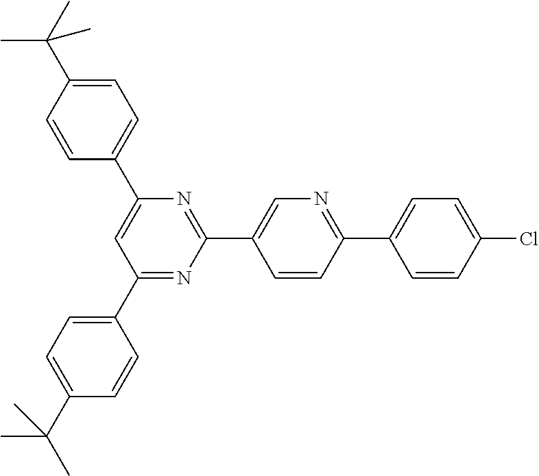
C1=CC(Cl)=CC=C1C1=NC=C(C2=NC(C3=CC=C(C(C)(C)C)C=C3)=CC(C3=CC=C(C(C)(C)C)C=C3)=N2)C=C1
